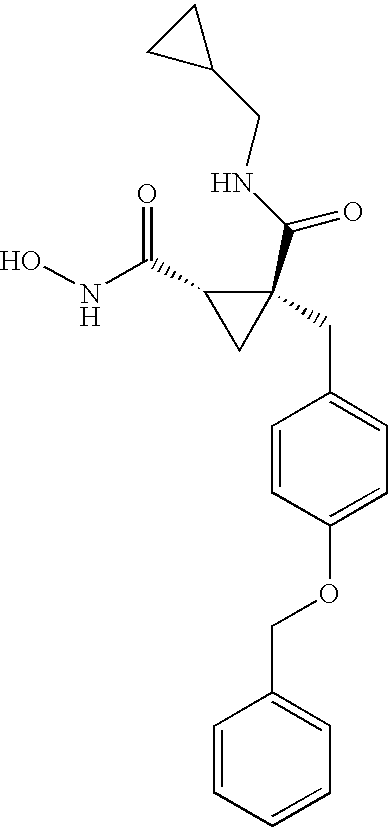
ONC(C1CC1(CC1=CC=C(OCC2=CC=CC=C2)C=C1)C(NCC1CC1)=O)=O
